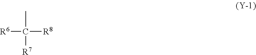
CC([R7])([R6])[R8]
